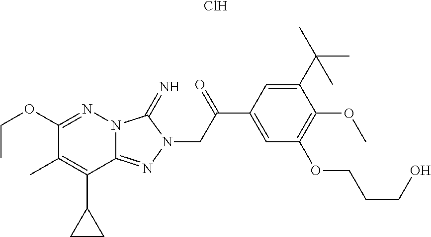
Cl.C1(OCC)=NN2C(=NN(CC(C3=CC(OCCCO)=C(OC)C(C(C)(C)C)=C3)=O)C2=N)C(C2CC2)=C1C
